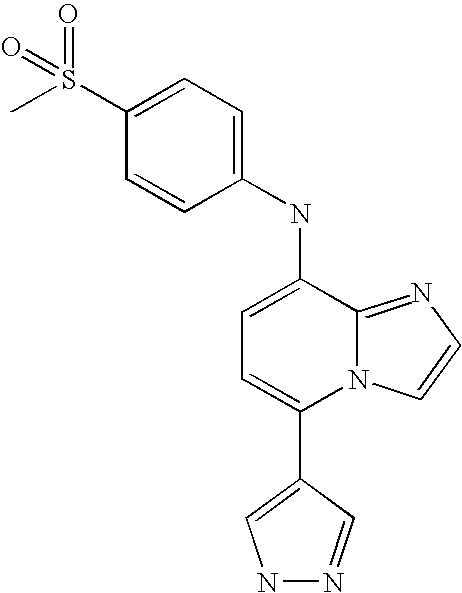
C1(NC2=CC=C(C3=CNN=C3)N3C2=NC=C3)=CC=C(S(=O)(C)=O)C=C1
